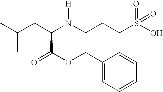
C(C(N(CCCS(=O)(O)=O)[H])C(OCC1=CC=CC=C1)=O)C(C)C
